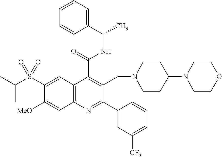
C1=CC=C(C(C)NC(C2=C(CN3CCC(N4CCOCC4)CC3)C(C3=CC([CF3])=CC=C3)=NC3=C2C=C(S(C(C)C)(=O)=O)C([OMe])=C3)=O)C=C1
